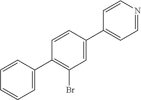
C1=C(C2=C(Br)C=C(C3=CC=NC=C3)C=C2)C=CC=C1
